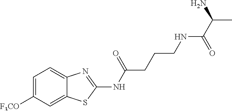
C1=C([F3CO])C=C2C(=C1)N=C(NC(=O)CCCNC(C(N)C)=O)S2
